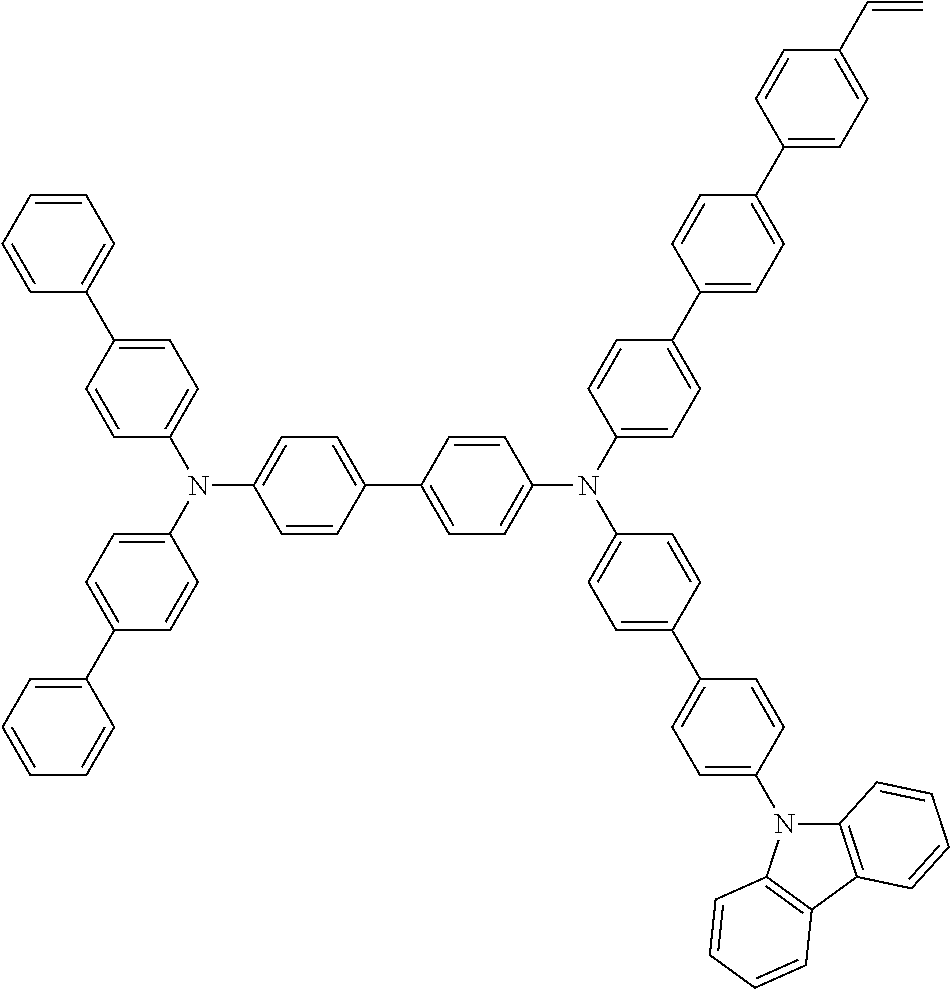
C1(C2=CC=C(N(C3=CC=C(C4=CC=CC=C4)C=C3)C3=CC=C(C4=CC=C(N(C5=CC=C(C6=CC=C(C7=CC=C(C=C)C=C7)C=C6)C=C5)C5=CC=C(C6=CC=C(N7C8=C(C9=C7C=CC=C9)C=CC=C8)C=C6)C=C5)C=C4)C=C3)C=C2)=CC=CC=C1
